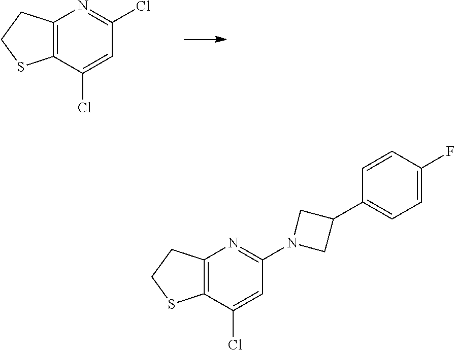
C12=C(C(Cl)=CC(Cl)=N1)SCC2.C12=C(C(Cl)=CC(N3CC(C4=CC=C(F)C=C4)C3)=N1)SCC2
